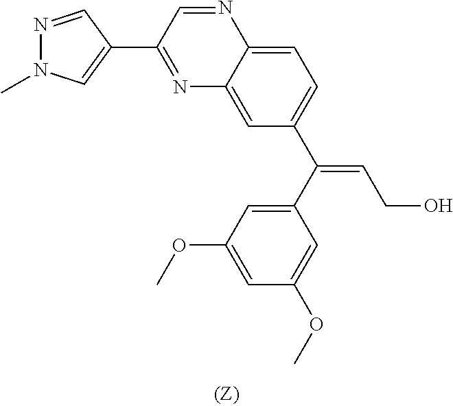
N1=C(C2=CN(C)N=C2)C=NC2=CC=C(C(=CCO)C3=CC(OC)=CC(OC)=C3)C=C12
